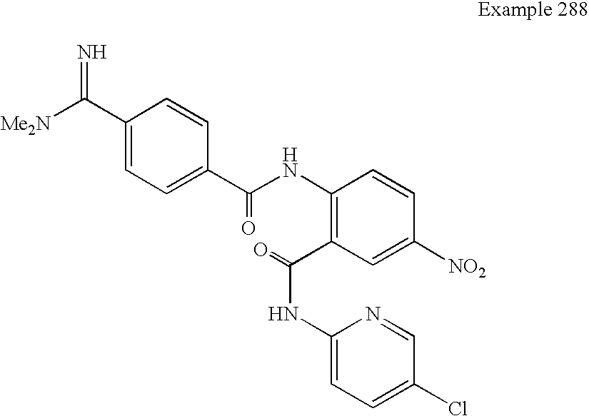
C(C1=CC=C(C(NC2=C(C(NC3=CC=C(Cl)C=N3)=O)C=C([NO2])C=C2)=O)C=C1)(=N)[Me2N]
